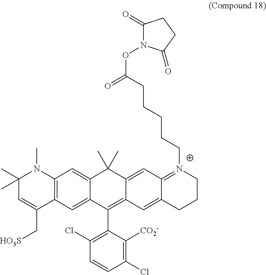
C1(C)(C)C=C(C[HO3S])C2=C(N1C)C=C1C(=C2)C(C2=C(Cl)C=CC(Cl)=C2[CO2-])=C2C(=CC3=[N+](CCCCCC(ON4C(=O)CCC4=O)=O)CCCC3=C2)C1(C)C
